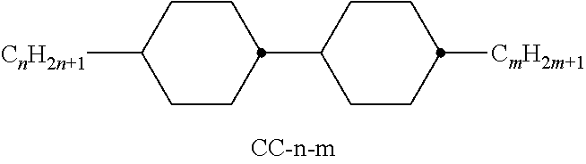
[CmH2m+1]C1CCC(C2CCC([CnH2n+1])CC2)CC1
